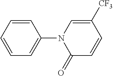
C1=CC=CC=C1N1C(=O)C=CC([CF3])=C1
